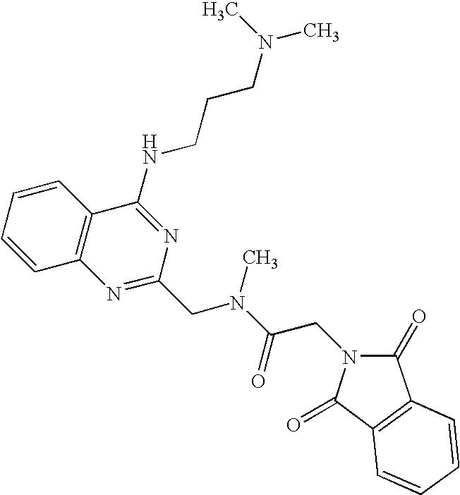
C1=CC=CC2=C1N=C(CN(C(=O)CN1C(=O)C3=C(C1=O)C=CC=C3)C)N=C2NCCCN(C)C
